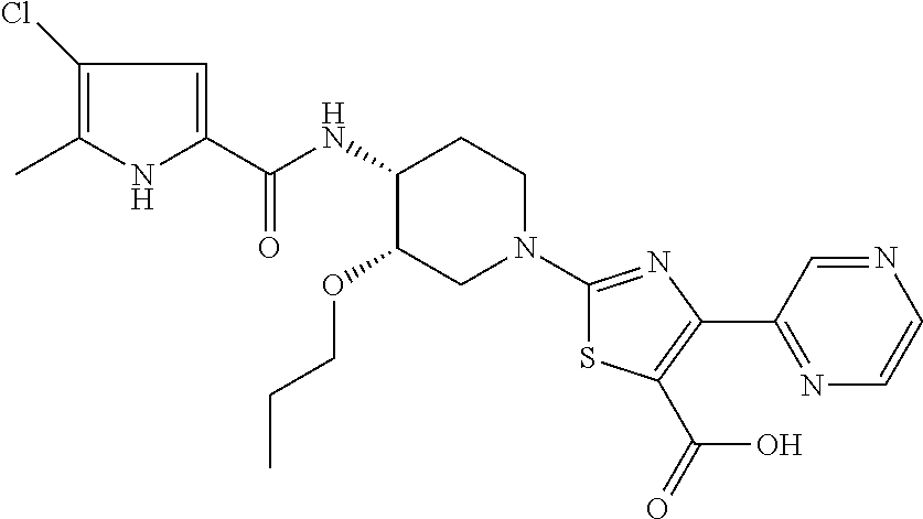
C1(Cl)=C(C)NC(C(NC2C(OCCC)CN(C3=NC(C4=NC=CN=C4)=C(C(O)=O)S3)CC2)=O)=C1
